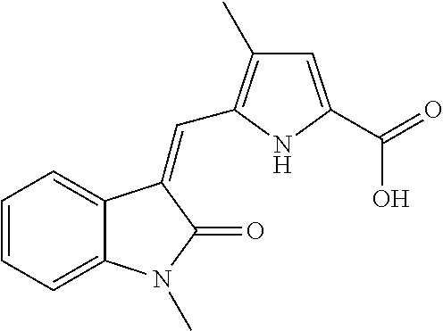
C1=CC=C2C(=C1)C(=CC1=C(C)C=C(C(=O)O)N1)C(=O)N2C
